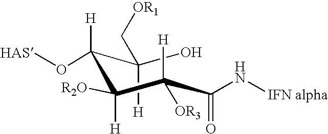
OC(C([H])(O[HAS])C([H])([R2O])C(C(=O)N[IFN alpha])([H])[OR3])([H])C[OR1]
